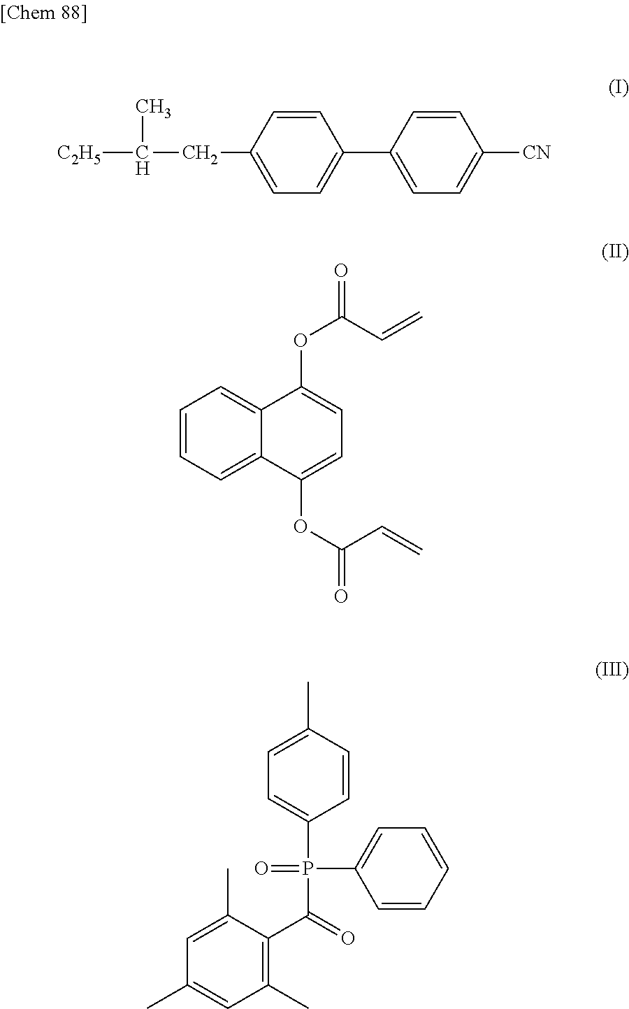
[C2H5]C(C)CC1=CC=C(C2=CC=C([CN])C=C2)C=C1.C1=CC=C2C(=C1)C(OC(=O)C=C)=CC=C2OC(=O)C=C.C1=C(P(C(=O)C2=C(C)C=C(C)C=C2C)(C2=CC=CC=C2)=O)C=CC(C)=C1
